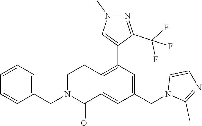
C1(CN2C(=O)C3=CC(CN4C(C)=NC=C4)=CC(C4=CN(C)N=C4C(F)(F)F)=C3CC2)=CC=CC=C1
